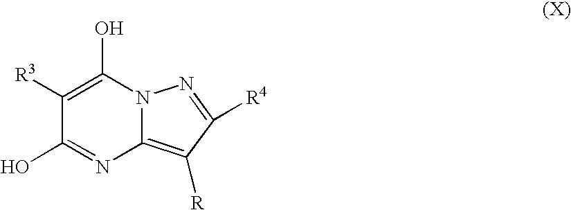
C1([R3])=C(O)N2C(=C([R])C([R4])=N2)N=C1O
